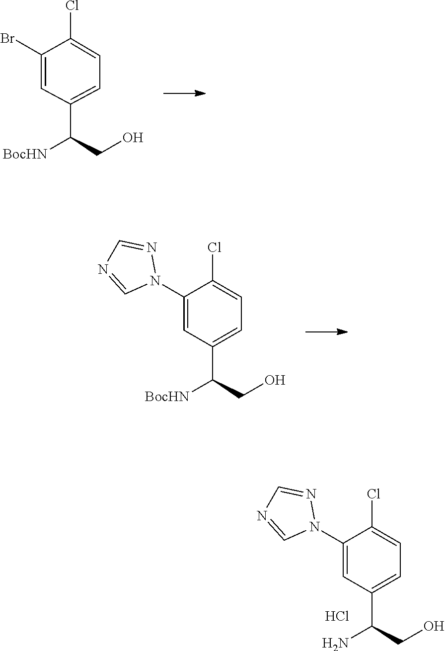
C1(Br)=CC(C(CO)[BocHN])=CC=C1Cl.C1=NC=NN1C1=CC(C(CO)[BocHN])=CC=C1Cl.C1=NC=NN1C1=CC(C(N)CO)=CC=C1Cl.Cl
